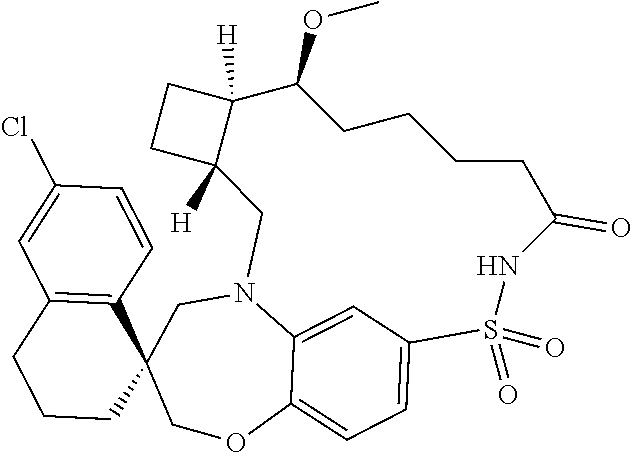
C1CC2(C3=C(C1)C=C(Cl)C=C3)COC1=CC=C3C=C1N(C2)CC1([H])C([H])(CC1)C(OC)CCCCC(=O)NS3(=O)=O
